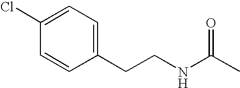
C1(CCNC(=O)C)=CC=C(Cl)C=C1
